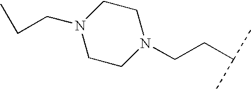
C1CN(CCC(C)C)CCN1CCC
